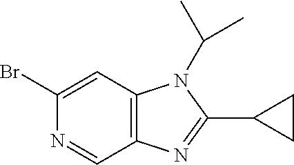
C12=C(C=C(Br)N=C1)N(C(C)C)C(C1CC1)=N2
